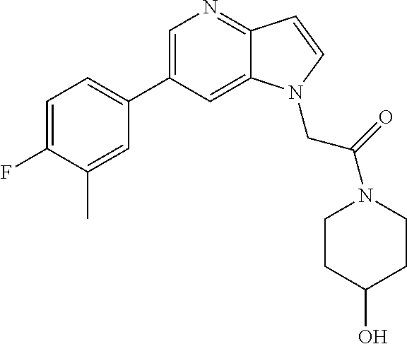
C1=C(C2=CC=C(F)C(C)=C2)C=C2C(=N1)C=CN2CC(N1CCC(O)CC1)=O
